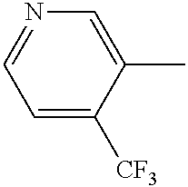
C1=C([CF3])C(C)=CN=C1
